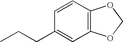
C1=CC2=C(C=C1CCC)OCO2
